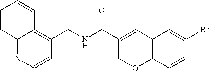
C1(Br)=CC2=C(C=C1)OCC(C(NCC1=C3C(=NC=C1)C=CC=C3)=O)=C2
